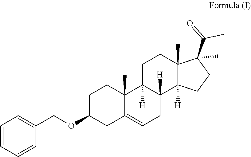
C1=CC=CC(COC2CC3=CCC4([H])C([H])(C3(C)CC2)CCC2(C)C4([H])CCC2(C(=O)C)C)=C1
